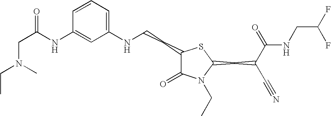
C1=CC=C(NCCC2C(=O)N(CC)C(CC(C#N)C(=O)NCC(F)F)S2)C=C1NC(CN(CC)C)=O
